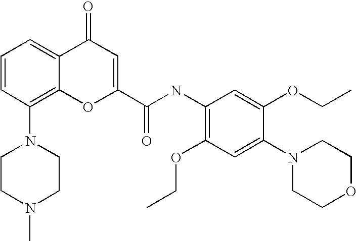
C1=CC(N2CCN(C)CC2)=C2C(=C1)C(=O)C=C(C(NC1=C(OCC)C=C(N3CCOCC3)C(OCC)=C1)=O)O2
